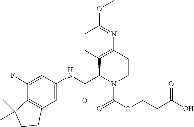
C1(F)=CC(NC(=O)C2C3=C(N=C(OC)C=C3)CCN2C(OCCC(O)=O)=O)=CC2=C1C(C)(C)CC2
